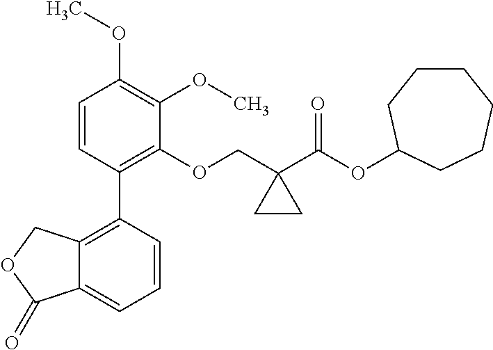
C1=CC(C2=C3C(=CC=C2)C(=O)OC3)=C(OCC2(C(OC3CCCCCC3)=O)CC2)C(OC)=C1OC
